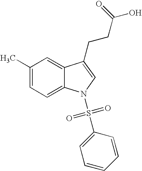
C1(C)=CC=C2C(=C1)C(CCC(O)=O)=CN2S(=O)(=O)C1=CC=CC=C1
